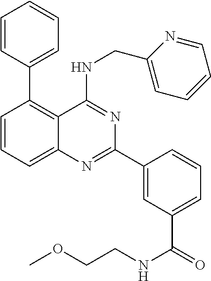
C1=CC(C2=C3C(=CC=C2)N=C(C2=CC(C(=O)NCCOC)=CC=C2)N=C3NCC2=CC=CC=N2)=CC=C1
